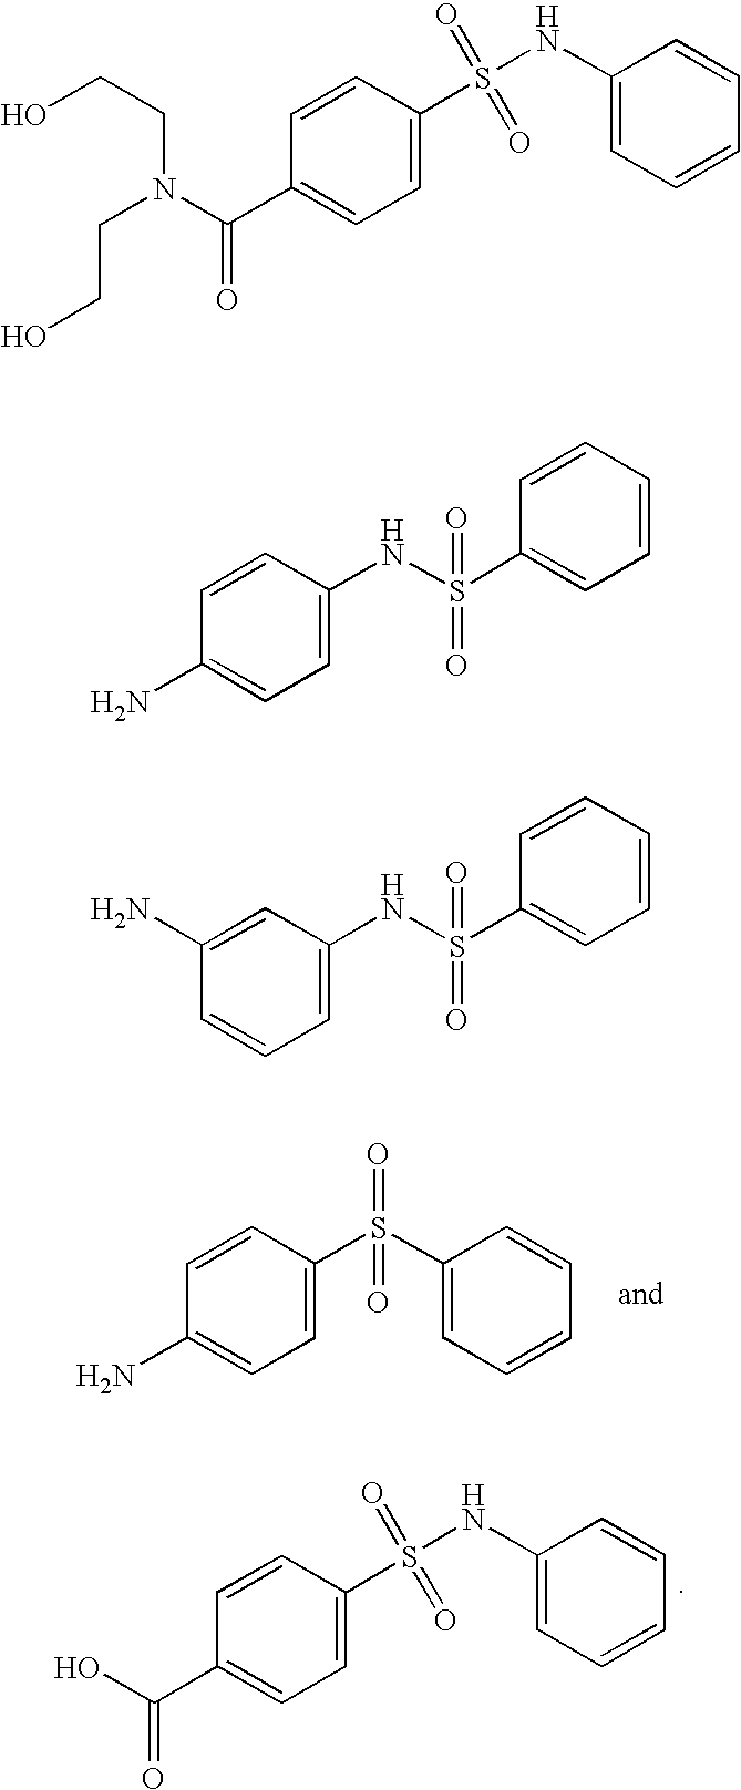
C1=C(S(C2=CC=CC=C2)(=O)=O)C=CC(N)=C1.C1(NS(C2=CC=C(C(O)=O)C=C2)(=O)=O)=CC=CC=C1.C1(NS(C2=CC=C(C(N(CCO)CCO)=O)C=C2)(=O)=O)=CC=CC=C1.C1=C(NS(C2=CC=CC=C2)(=O)=O)C=CC(N)=C1.C1=C(NS(C2=CC=CC=C2)(=O)=O)C=C(N)C=C1
